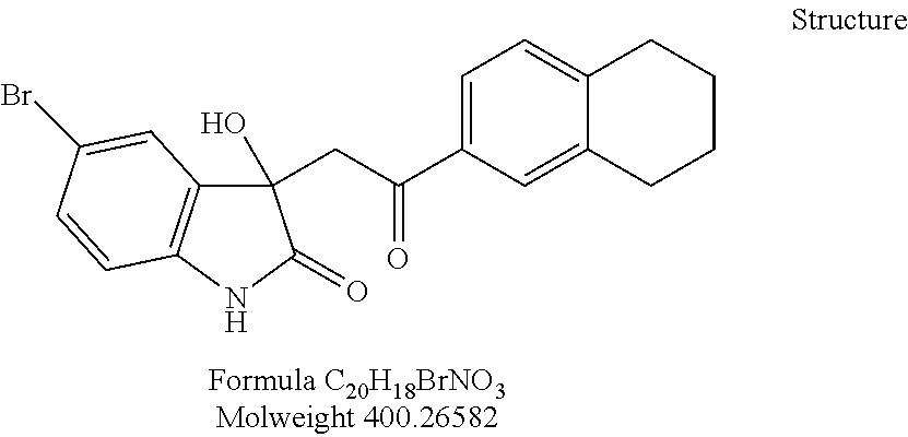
C1=C(C(CC2(O)C3=C(NC2=O)C=CC(Br)=C3)=O)C=C2C(=C1)CCCC2
